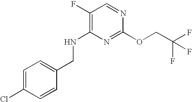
C1=C(Cl)C=CC(CNC2=C(F)C=NC(OCC(F)(F)F)=N2)=C1
